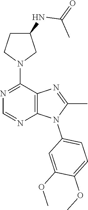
C1C(NC(=O)C)CN(C2=NC=NC3=C2N=C(C)N3C2=CC=C(OC)C(OC)=C2)C1
